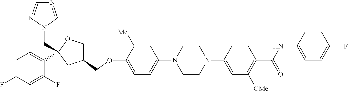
C1=C([Me])C(OCC2COC(CN3C=NC=N3)(C3=CC=C(F)C=C3F)C2)=CC=C1N1CCN(C2=CC([OMe])=C(C(NC3=CC=C(F)C=C3)=O)C=C2)CC1
